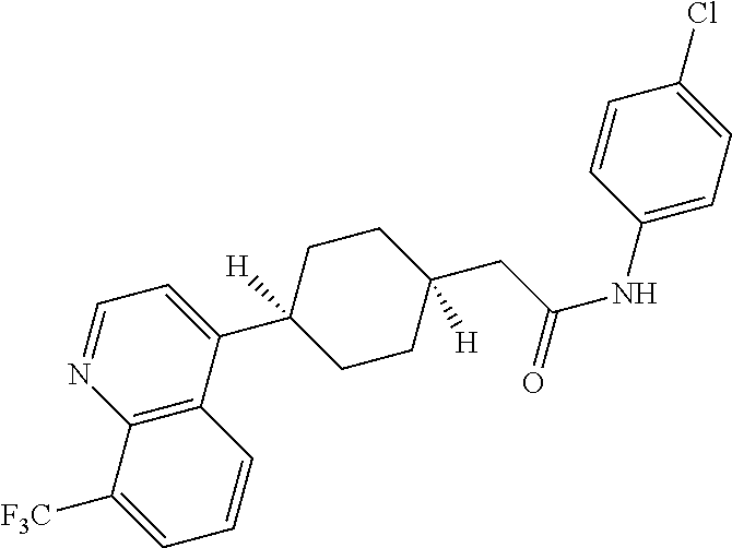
C12=C(C(C3([H])CCC(CC(NC4=CC=C(Cl)C=C4)=O)([H])CC3)=CC=N1)C=CC=C2[F3C]
